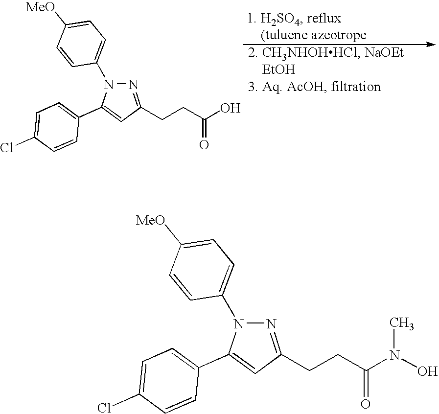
C1=C(Cl)C=CC(C2=CC(CCC(O)=O)=NN2C2=CC=C([MeO])C=C2)=C1.C1=C(Cl)C=CC(C2=CC(CCC(N(O)C)=O)=NN2C2=CC=C([MeO])C=C2)=C1
